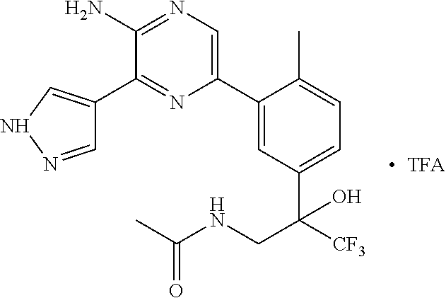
C1(C2=CC(C([CF3])(CNC(C)=O)O)=CC=C2C)=CN=C(N)C(C2=CNN=C2)=N1
